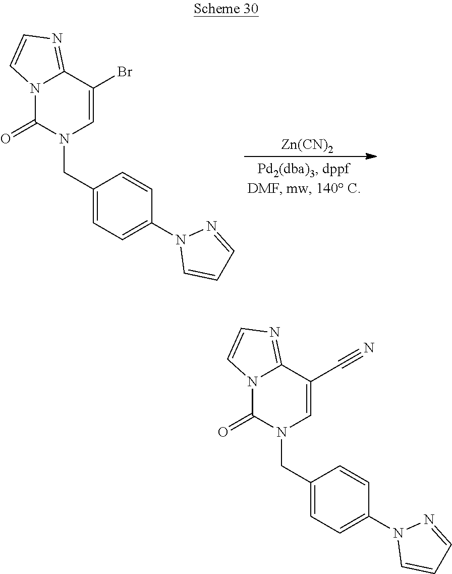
[Zn(CN)2].C1=NN(C2=CC=C(CN3C=C(Br)C4=NC=CN4C3=O)C=C2)C=C1.C1=NN(C2=CC=C(CN3C=C(C#N)C4=NC=CN4C3=O)C=C2)C=C1
